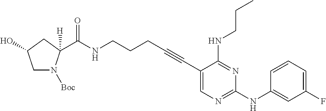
N(CCCC#CC1=CN=C(NC2=CC(F)=CC=C2)N=C1NCCC)C(=O)C1([H])N([Boc])CC(O)C1
